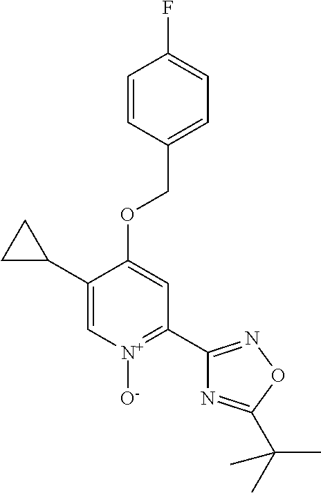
C1(C2CC2)=C[N+]([O-])=C(C2=NOC(C(C)(C)C)=N2)C=C1OCC1=CC=C(F)C=C1
